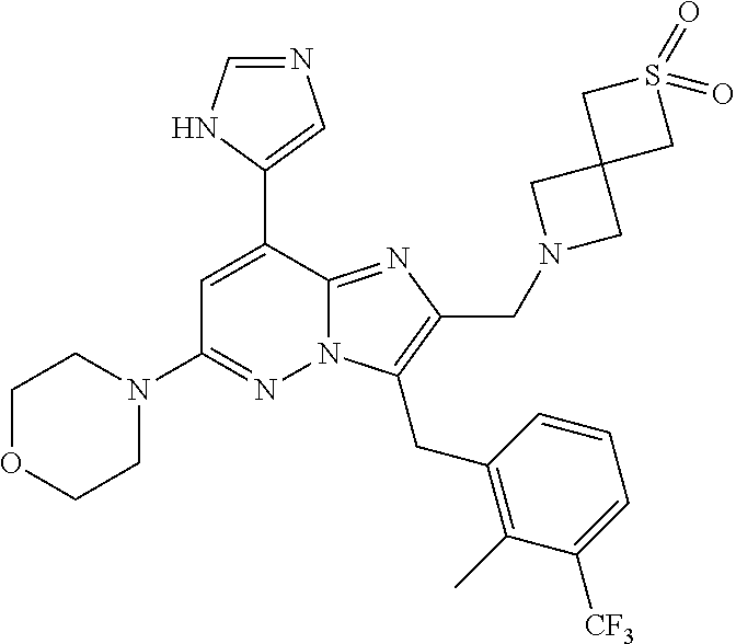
C1(C2=CC(N3CCOCC3)=NN3C2=NC(CN2CC4(C2)CS(=O)(=O)C4)=C3CC2=C(C)C([CF3])=CC=C2)=CN=CN1
